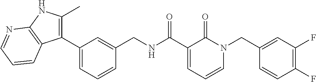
C1(C2=C(C)NC3=C2C=CC=N3)=CC=CC(CNC(C2=CC=CN(CC3=CC(F)=C(F)C=C3)C2=O)=O)=C1
